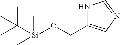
C[Si](C(C)(C)C)(C)OCC1=CN=CN1
